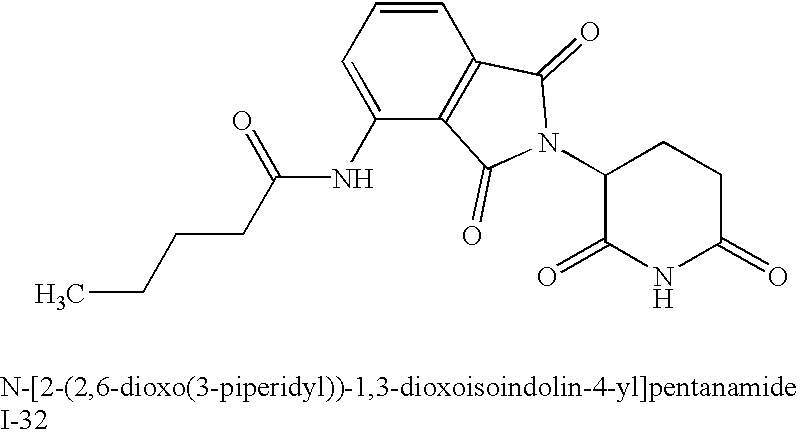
C1=C(NC(CCCC)=O)C2=C(C=C1)C(=O)N(C1C(=O)NC(=O)CC1)C2=O
